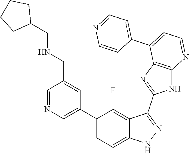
C1=NC=C(C2=CC=C3C(=C2F)C(C2=NC4=C(N2)N=CC=C4C2=CC=NC=C2)=NN3)C=C1CNCC1CCCC1
